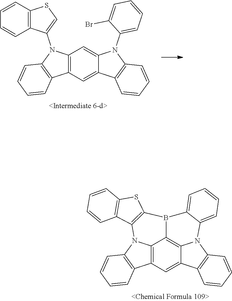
C1=CC=CC2=C1C1=CC3=C4C5=C1N2C1=CC=CC=C1B5C1=C(N4C2=C3C=CC=C2)C2=C(S1)C=CC=C2.C1=CC=CC2=C1C1=CC3=C(C=C1N2C1=CC=CC=C1Br)N(C1=CSC2=C1C=CC=C2)C1=C3C=CC=C1
